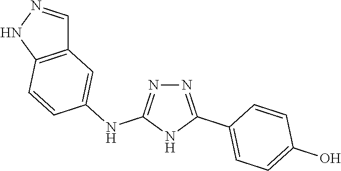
N1=C(C2=CC=C(O)C=C2)NC(NC2=CC3=C(NN=C3)C=C2)=N1
